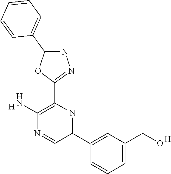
[H].C1(N)=C(C2=NN=C(C3=CC=CC=C3)O2)N=C(C2=CC(CO)=CC=C2)C=N1.[H]
